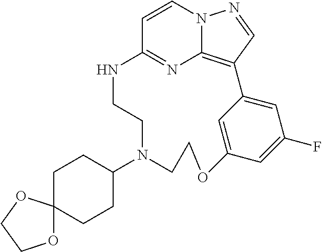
C1=CN2C3=C(C=N2)C2=CC(F)=CC(=C2)OCCN(C2CCC4(CC2)OCCO4)CCNC1=N3
